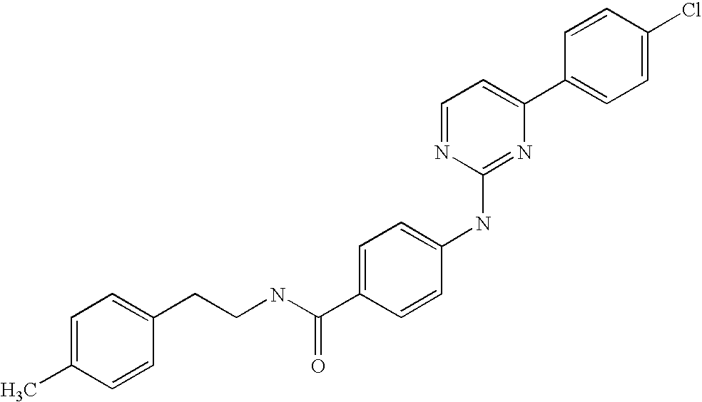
C1=CC(C2=CC=NC(NC3=CC=C(C(NCCC4=CC=C(C)C=C4)=O)C=C3)=N2)=CC=C1Cl
